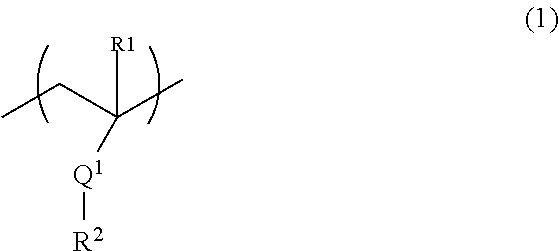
CCC(C)([Q1][R2])[R1]
